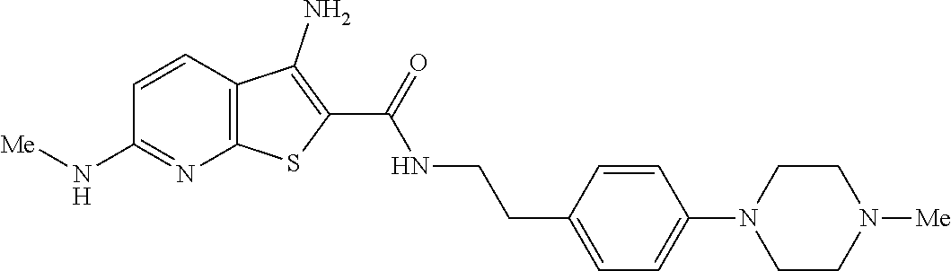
C1=CC2=C(N=C1N[Me])SC(C(=O)NCCC1=CC=C(N3CCN([Me])CC3)C=C1)=C2N
